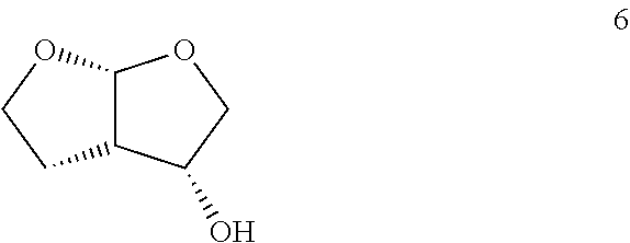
C12C(C(O)CO1)CCO2
